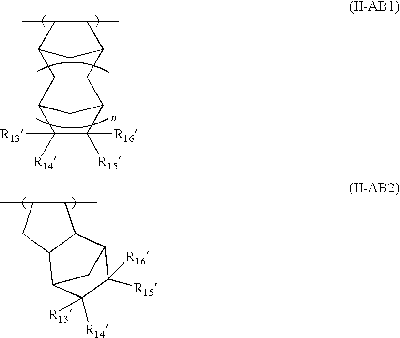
CC1C(C)C2C3C(C1C2)C1C([R14])([R13])C([R15])([R16])C3C1.CC1C(C)C2C(C1)C1C([R13])([R14])C([R16])([R15])C2C1
